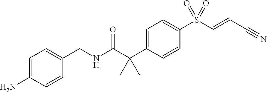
C(NC(C(C1=CC=C(S(C=CC#N)(=O)=O)C=C1)(C)C)=O)C1=CC=C(N)C=C1
